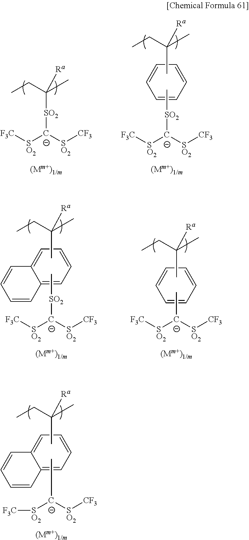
C(C)C(C)([Ra])[SO2][C-]([SO2][F3C])[SO2][CF3].C(C)C(C)([Ra])C.[SO2]([C-]([SO2][F3C])[SO2][CF3])C.C1=CC=CC=C1.C(C)C(C)([Ra])C.[SO2]([C-]([SO2][F3C])[SO2][CF3])C.C12=CC=CC=C1C=CC=C2.C[C-]([SO2][F3C])[SO2][CF3].C(C)C(C)([Ra])C.C1=CC=CC=C1.C[C-]([SO2][F3C])[SO2][CF3].C(C)C(C)([Ra])C.C12=CC=CC=C1C=CC=C2
